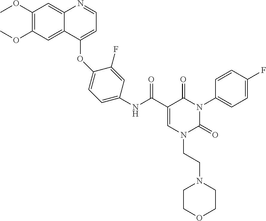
C1(OC)=C(OC)C=C2C(=C1)N=CC=C2OC1=CC=C(NC(C2=CN(CCN3CCOCC3)C(=O)N(C3=CC=C(F)C=C3)C2=O)=O)C=C1F
